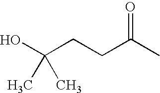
OC(CCC(C)=O)(C)C
